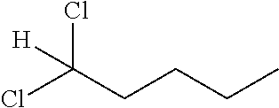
ClC(CCCC)(Cl)[H]
